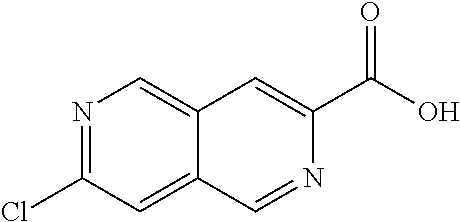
N1=C(Cl)C=C2C(=C1)C=C(C(O)=O)N=C2
